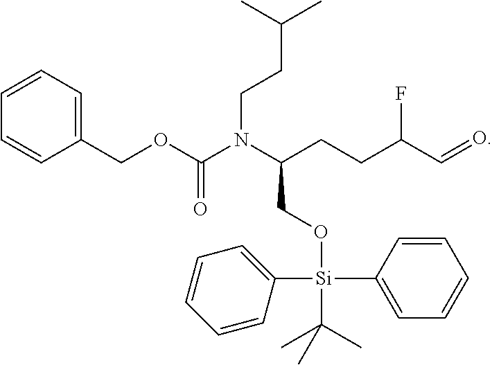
C1(COC(N(C(CO[Si](C2=CC=CC=C2)(C2=CC=CC=C2)C(C)(C)C)CCC(C=O)F)CCC(C)C)=O)=CC=CC=C1
